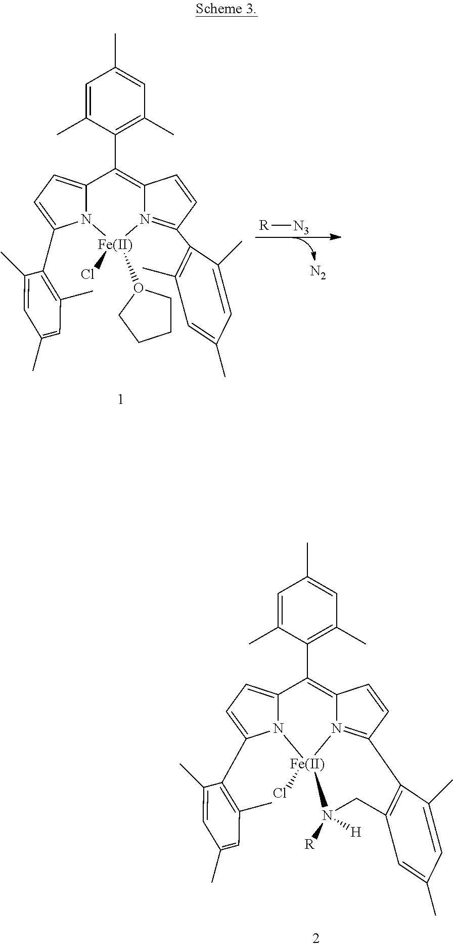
C1=C(C)C(C2=C3N4=C(C=C3)C3=C(C=C(C)C=C3C)CN([R])([H])[Fe]4(Cl)N3C2=CC=C3C2=C(C)C=C(C)C=C2C)=C(C)C=C1C.[N2].[R][N3].C1=C(C)C(C2=C3N(=C(C4=C(C)C=C(C)C=C4C)C=C3)[Fe](Cl)(O3CCCC3)N3C2=CC=C3C2=C(C)C=C(C)C=C2C)=C(C)C=C1C
